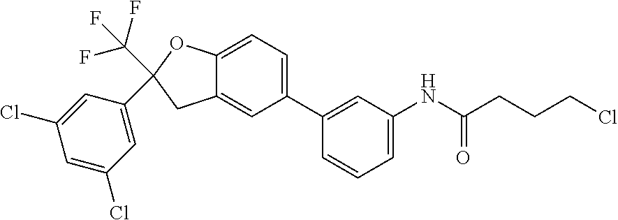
C(C1(C2=CC(Cl)=CC(Cl)=C2)CC2=CC(C3=CC(NC(CCCCl)=O)=CC=C3)=CC=C2O1)(F)(F)F
